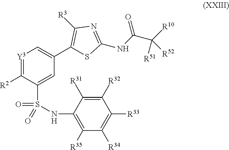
[Y3]1=C([R2])C(S(=O)(NC2=C([R35])C([R34])=C([R33])C([R32])=C2[R31])=O)=CC(C2=C([R3])N=C(NC(=O)C([R51])([R10])[R52])S2)=C1
